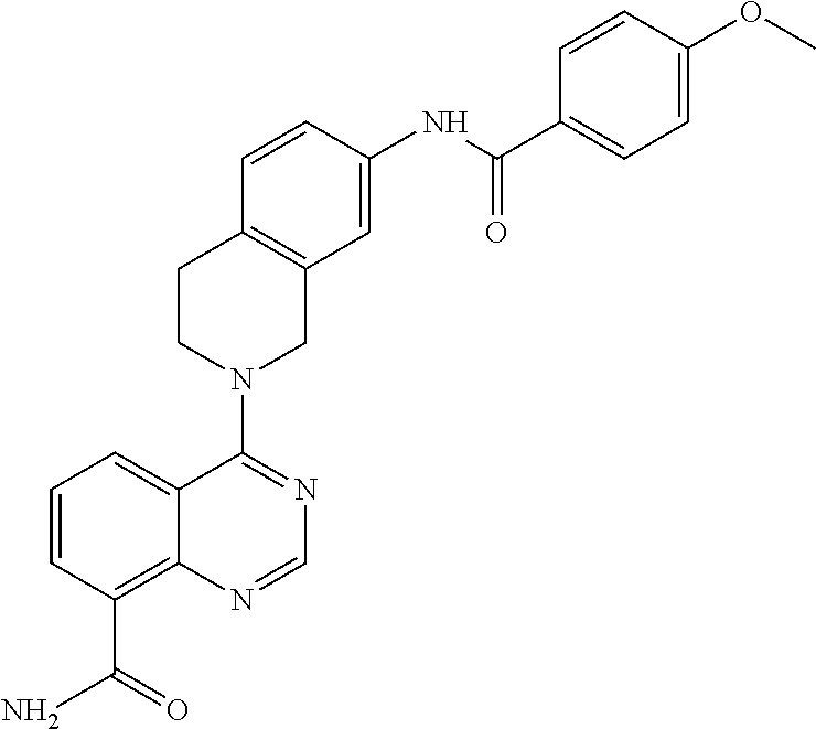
C1=CC(C(N)=O)=C2C(=C1)C(N1CC3=C(CC1)C=CC(NC(C1=CC=C(OC)C=C1)=O)=C3)=NC=N2
